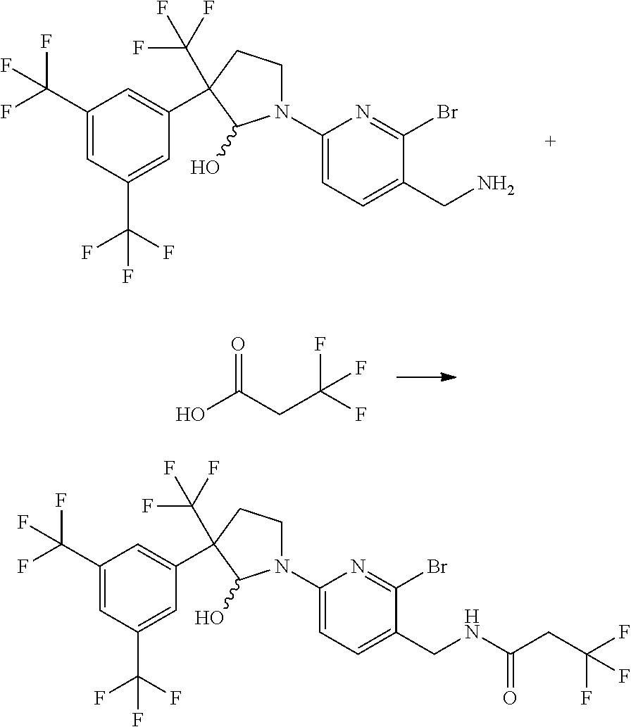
C1(C(F)(F)F)=CC(C(F)(F)F)=CC(C2(C(F)(F)F)CCN(C3=CC=C(CN)C(Br)=N3)C2O)=C1.OC(CC(F)(F)F)=O.C1(C(F)(F)F)=CC(C(F)(F)F)=CC(C2(C(F)(F)F)CCN(C3=CC=C(CNC(CC(F)(F)F)=O)C(Br)=N3)C2O)=C1
